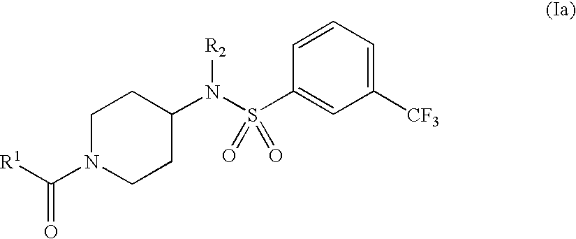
C1([CF3])=CC=CC(S(N(C2CCN(C([R1])=O)CC2)[R2])(=O)=O)=C1
